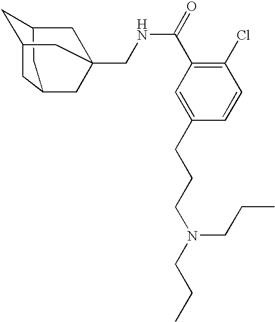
C1C2CC3CC1CC(CNC(C1=C(Cl)C=CC(CCCN(CCC)CCC)=C1)=O)(C2)C3
